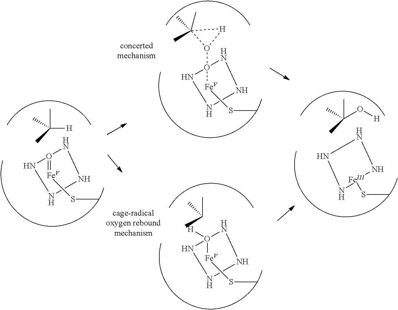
CC(O[H])(C)C.N1NN[Fe](SC)N1.N1O([Fe]SC)(O2[H]C2(C)(C)C)NNN1.N1O([Fe]SC)([H])NNN1.CC([H])(C)C.N1O(=[Fe]SC)NNN1.CC(C)C
